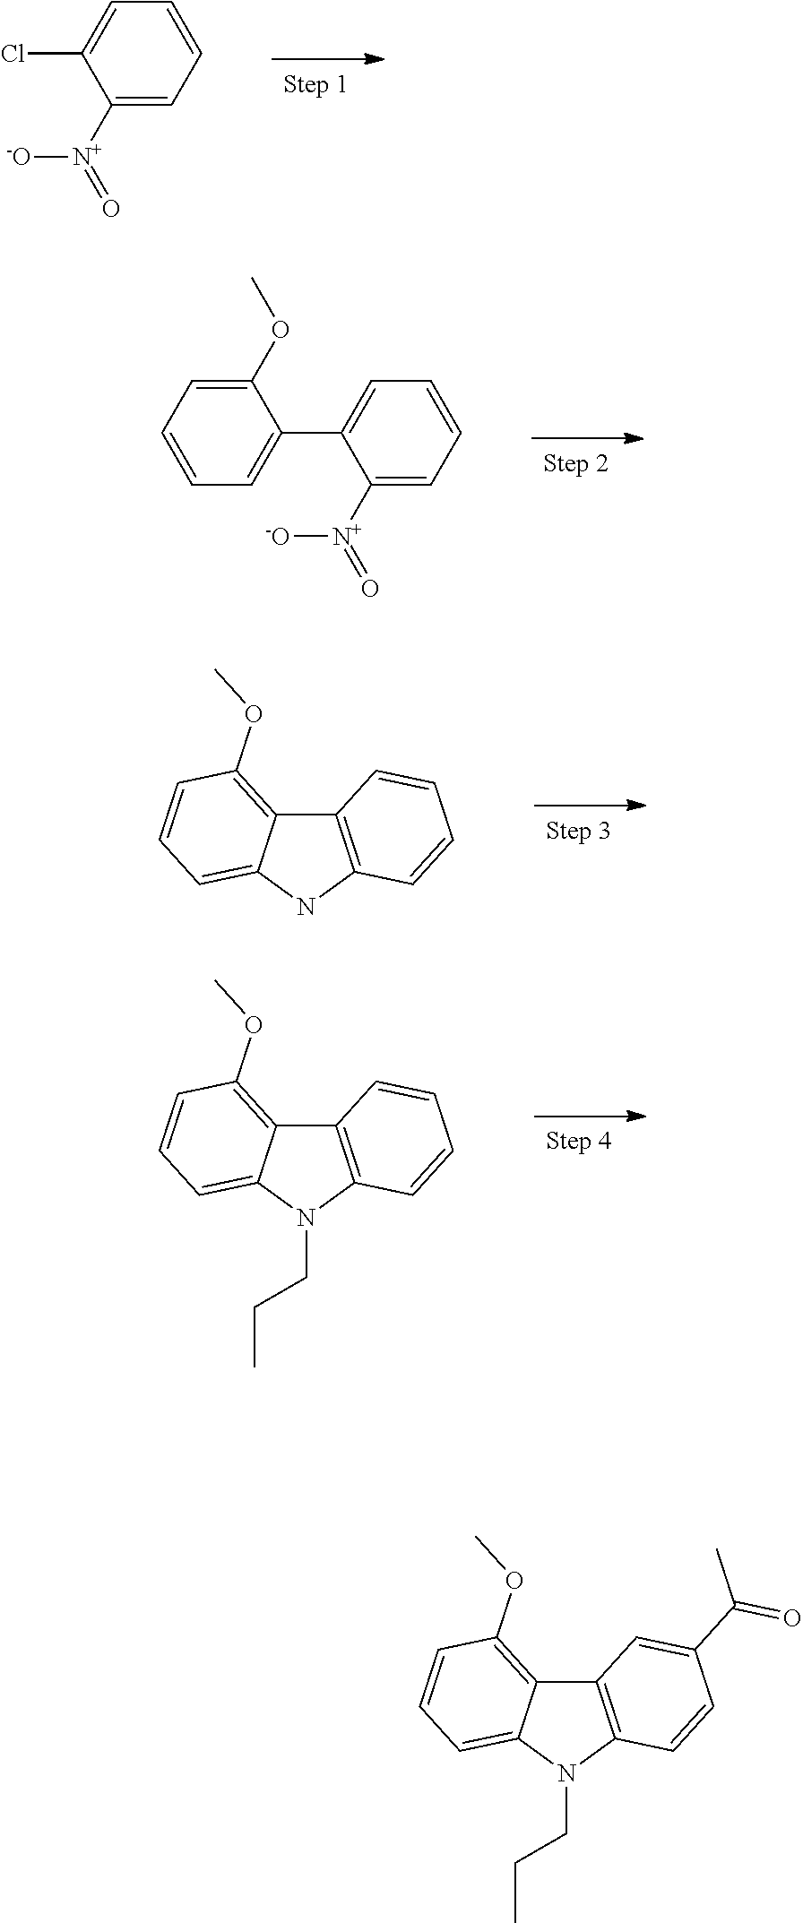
C1([N+](=O)[-O])=CC=CC=C1Cl.C1([N+](=O)[-O])=CC=CC=C1C1=CC=CC=C1OC.C12=C(NC3=CC=CC(OC)=C13)C=CC=C2.C12=C(N(CCC)C3=CC=CC(OC)=C13)C=CC=C2.C12=C(N(CCC)C3=CC=CC(OC)=C13)C=CC(C(C)=O)=C2
